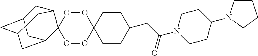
C1CC(CC(N2CCC(N3CCCC3)CC2)=O)CCC12OOC1(OO2)C2CC3CC(CC1C3)C2
